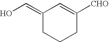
C1(=CO)CCCC([CHO])=C1
